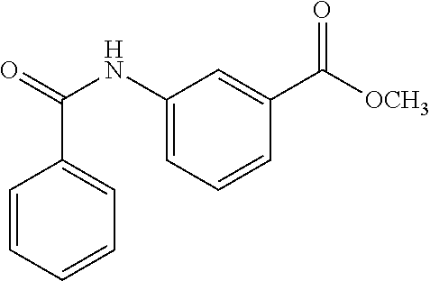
C1=CC(C(=O)NC2=CC=CC(C([OCH3])=O)=C2)=CC=C1
